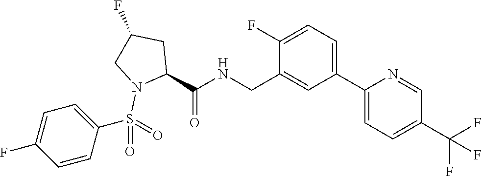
C(C1=CC(C2=CC=C(C(F)(F)F)C=N2)=CC=C1F)NC(C1CC(F)CN1S(=O)(=O)C1=CC=C(F)C=C1)=O
